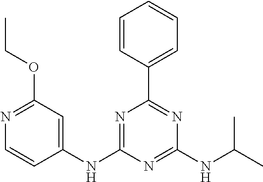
N1=C(NC2=CC(OCC)=NC=C2)N=C(NC(C)C)N=C1C1=CC=CC=C1
